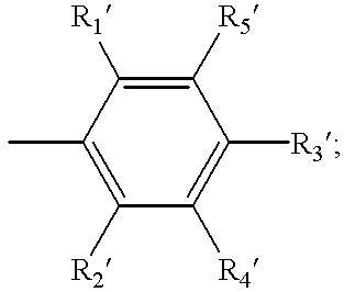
C1([R5])=C([R1])C(C)=C([R2])C([R4])=C1[R3]
